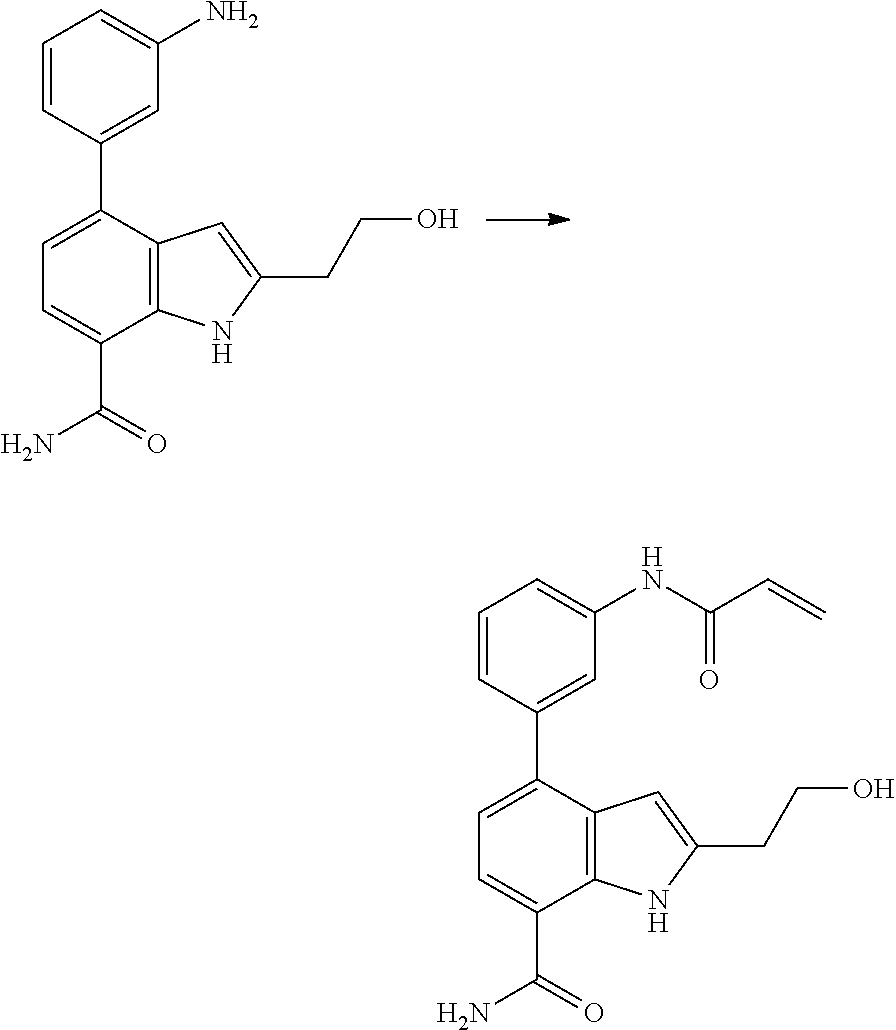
C1=C(C2=CC(NC(C=C)=O)=CC=C2)C2=C(C(C(=O)N)=C1)NC(CCO)=C2.C1=C(C2=CC(N)=CC=C2)C2=C(C(C(=O)N)=C1)NC(CCO)=C2
